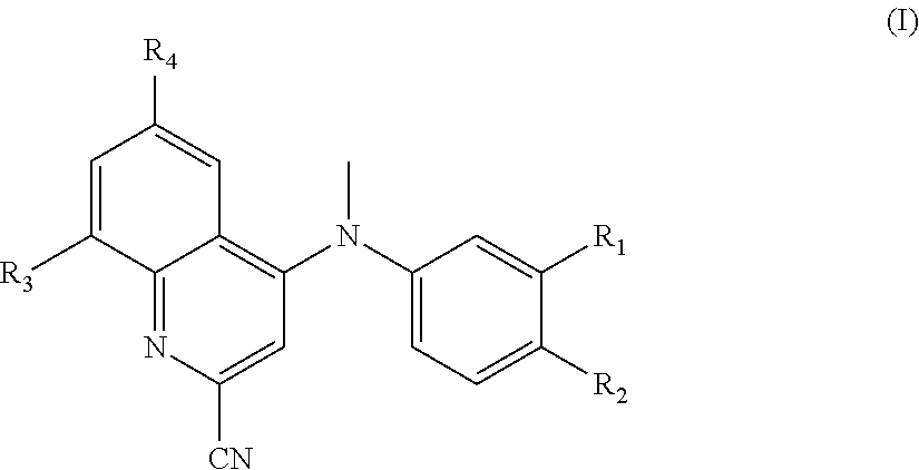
C1=C([R3])C2=NC([CN])=CC(N(C3=CC=C([R2])C([R1])=C3)C)=C2C=C1[R4]
